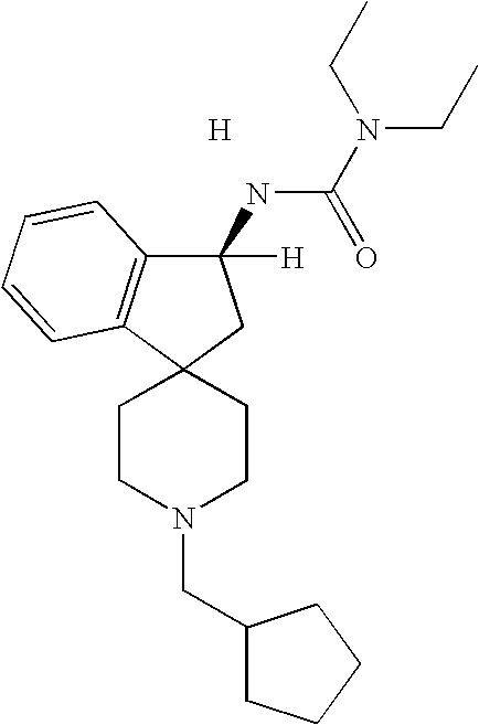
[H].C1CN(CC2CCCC2)CCC12C1=C(C(NC(N(CC)CC)=O)([H])C2)C=CC=C1
